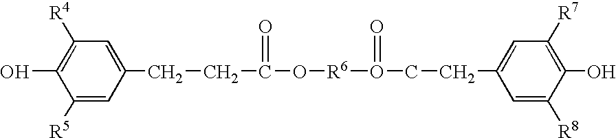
C1([R4])=C(O)C([R5])=CC(CCC(O[R6]O(CCC2=CC([R7])=C(O)C([R8])=C2)=O)=O)=C1
